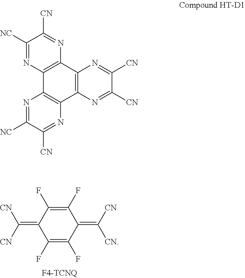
C1(F)=C(F)C(=C([CN])[CN])C(F)=C(F)C1=C([CN])[CN].C1([NC])=NC2=C(N=C1[CN])C1=C(C3=C2N=C([NC])C([CN])=N3)N=C([CN])C([CN])=N1
